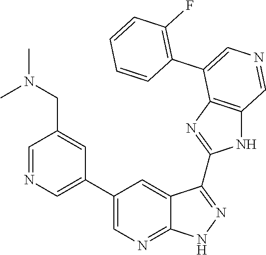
C1=NC=C(C2=CN=C3C(=C2)C(C2=NC4=C(N2)C=NC=C4C2=C(F)C=CC=C2)=NN3)C=C1CN(C)C
